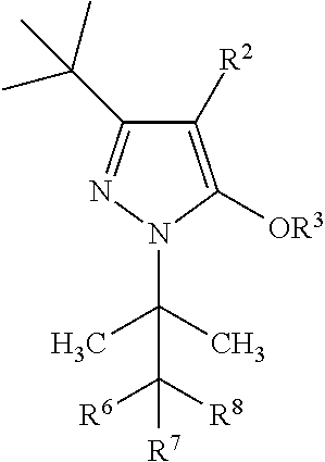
C1([R2])=C([OR3])N(C(C)(C)C([R8])([R6])[R7])N=C1C(C)(C)C
